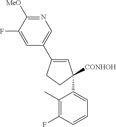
[CONHOH]C1(C2=CC=CC(F)=C2C)C=C(C2=CN=C([MeO])C(F)=C2)CC1
